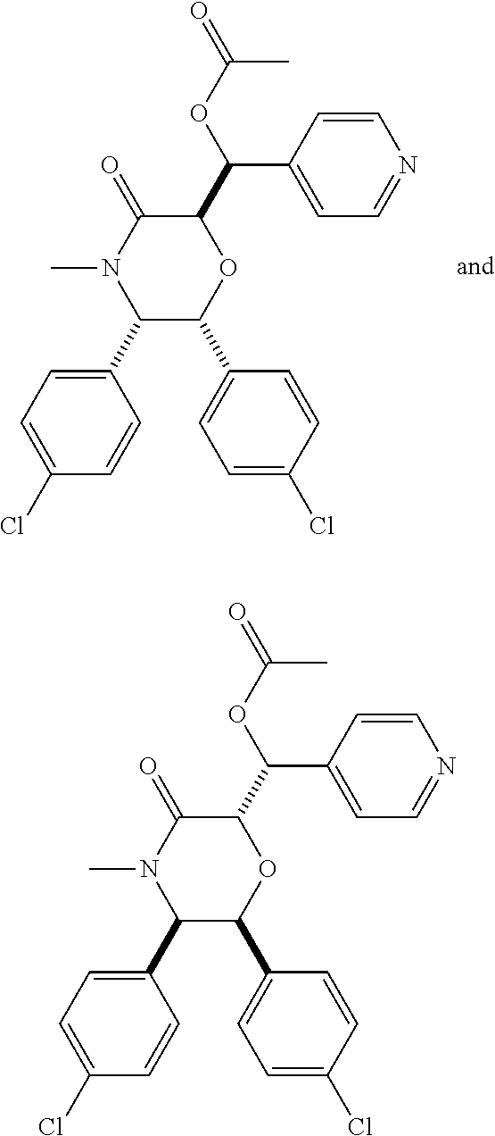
C1(C2=CC=C(Cl)C=C2)C(C2=CC=C(Cl)C=C2)OC(C(C2=CC=NC=C2)OC(=O)C)C(=O)N1C.C1(C2=CC=C(Cl)C=C2)C(C2=CC=C(Cl)C=C2)OC(C(C2=CC=NC=C2)OC(=O)C)C(=O)N1C
